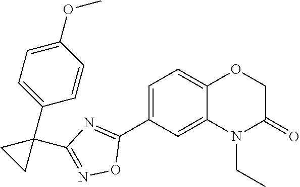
C1=C(C2=NC(C3(C4=CC=C(OC)C=C4)CC3)=NO2)C=C2C(=C1)OCC(=O)N2CC
